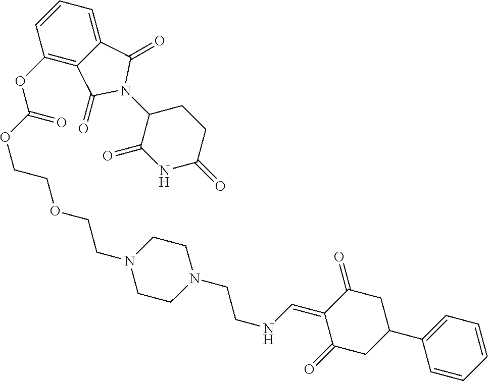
C12=C(OC(OCCOCCN3CCN(CCNC=C4C(=O)CC(C5=CC=CC=C5)CC4=O)CC3)=O)C=CC=C1C(=O)N(C1C(=O)NC(=O)CC1)C2=O
